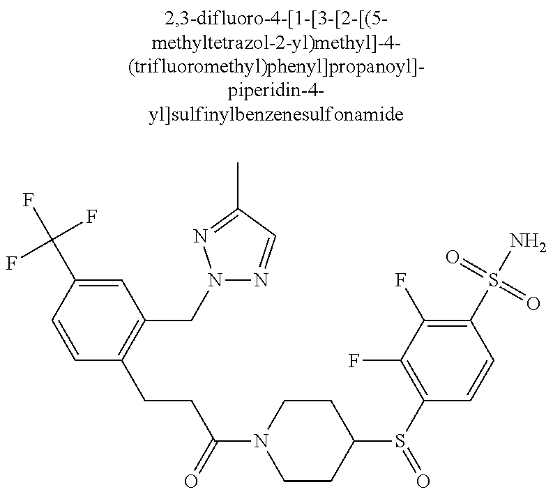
C1=CC(C(F)(F)F)=CC(CN2N=CC(C)=N2)=C1CCC(N1CCC(S(C2=C(F)C(F)=C(S(N)(=O)=O)C=C2)=O)CC1)=O
